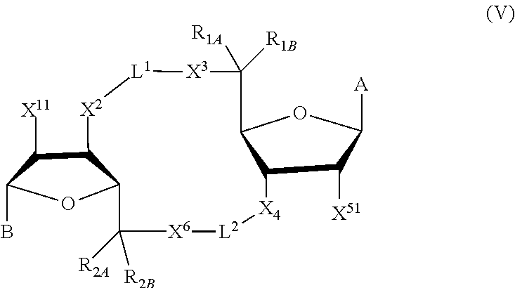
C1(C([X3][L1][X2]C2C(C([R2B])([R2A])C)OC(B)C2[X11])([R1A])[R1B])OC([A])C([X51])C1[X4][L2][X6]
